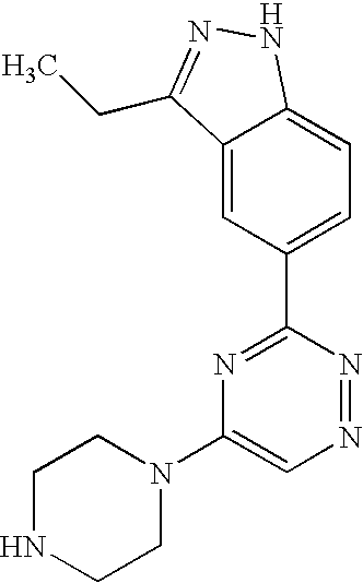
C1=C2C(=CC(C3=NC(N4CCNCC4)=CN=N3)=C1)C(CC)=NN2
